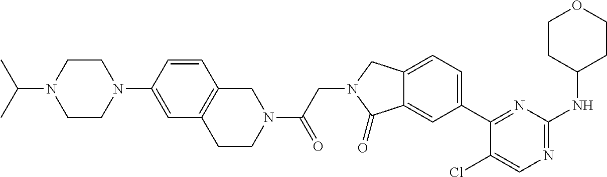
C1(Cl)=CN=C(NC2CCOCC2)N=C1C1=CC=C2C(=C1)C(=O)N(CC(=O)N1CC3=C(CC1)C=C(N1CCN(C(C)C)CC1)C=C3)C2
